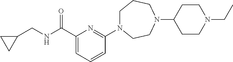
C1N(C2=NC(C(NCC3CC3)=O)=CC=C2)CCN(C2CCN(CC)CC2)CC1
